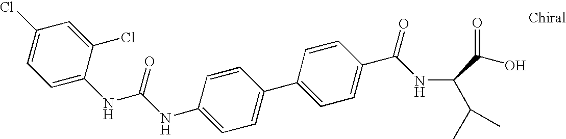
C(NC1=CC=C(C2=CC=C(C(NC(C(O)=O)C(C)C)=O)C=C2)C=C1)(=O)NC1=CC=C(Cl)C=C1Cl
